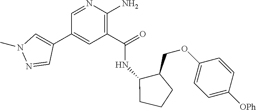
C1(C(=O)NC2C(COC3=CC=C([OPh])C=C3)CCC2)=C(N)N=CC(C2=CN(C)N=C2)=C1
